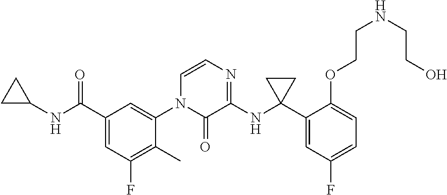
C1(C(NC2CC2)=O)=CC(F)=C(C)C(N2C(=O)C(NC3(C4=CC(F)=CC=C4OCCNCCO)CC3)=NC=C2)=C1
